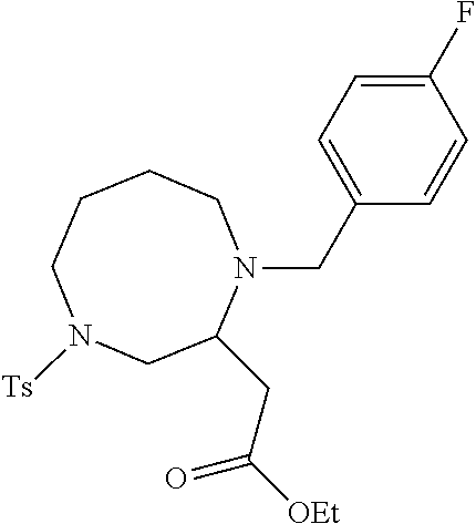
C1CCN([Ts])CC(CC([OEt])=O)N(CC2=CC=C(F)C=C2)C1
